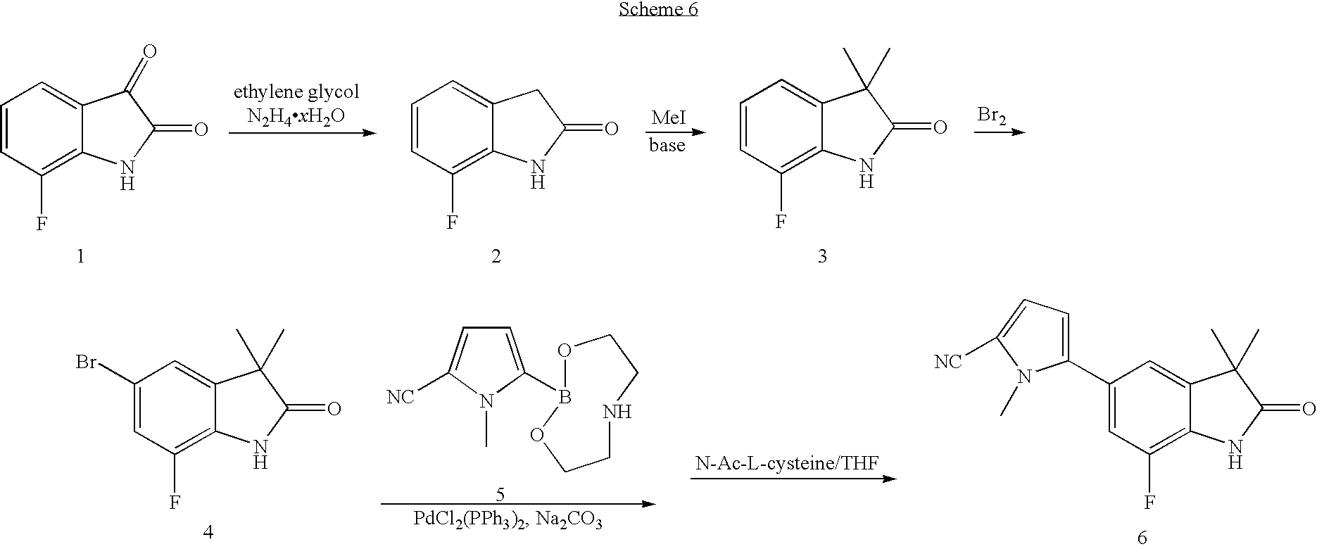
C1(Br)=CC(F)=C2C(=C1)C(C)(C)C(=O)N2.C1=C(B2OCCNCCO2)N(C)C([NC])=C1.[N-Ac-L-cysteine/THF].C1(C2=CC=C([NC])N2C)=CC(F)=C2C(=C1)C(C)(C)C(=O)N2.C1=CC(F)=C2C(=C1)C(=O)C(=O)N2.C1=CC(F)=C2C(=C1)CC(=O)N2.C1=CC(F)=C2C(=C1)C(C)(C)C(=O)N2.[Br2].[MeI]
